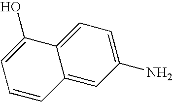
C12=CC(N)=CC=C1C(O)=CC=C2
